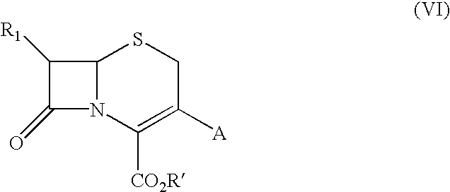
C1([R1])C(=O)N2C1SCC([A])=C2[CO2R]
